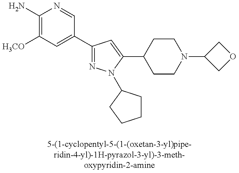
C1(C2=CC([H3CO])=C(N)N=C2)=NN(C2CCCC2)C(C2CCN(C3COC3)CC2)=C1
